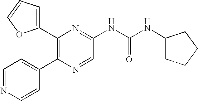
C1(C2=C(C3=CC=NC=C3)N=CC(NC(NC3CCCC3)=O)=N2)=CC=CO1
